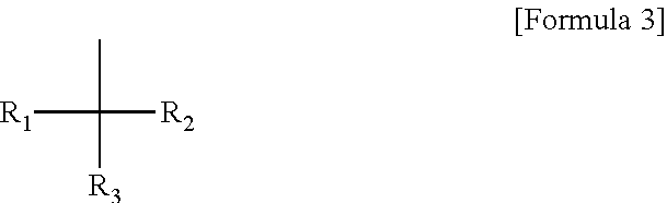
[R1]C([R2])(C)[R3]
